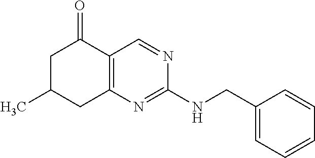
CC1CC2=C(C(=O)C1)C=NC(NCC1=CC=CC=C1)=N2
